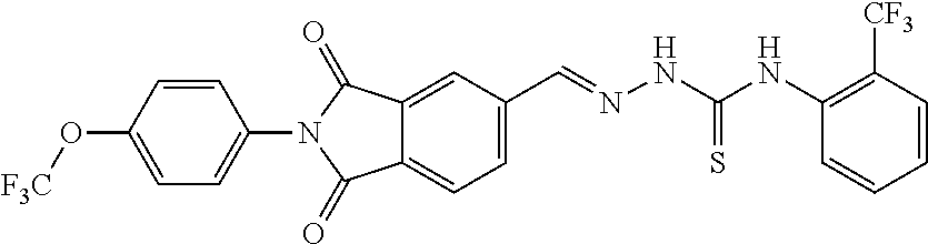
C1=CC(N2C(=O)C3=CC=C(C=NNC(=S)NC4=C([CF3])C=CC=C4)C=C3C2=O)=CC=C1O[F3C]
